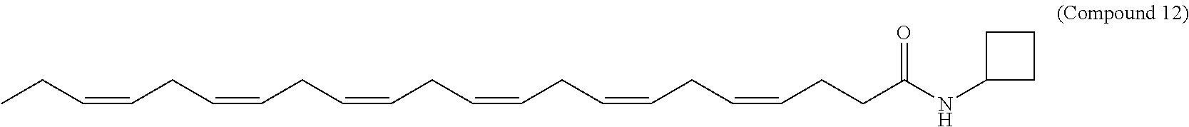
CCC=CCC=CCC=CCC=CCC=CCC=CCCC(NC1CCC1)=O
